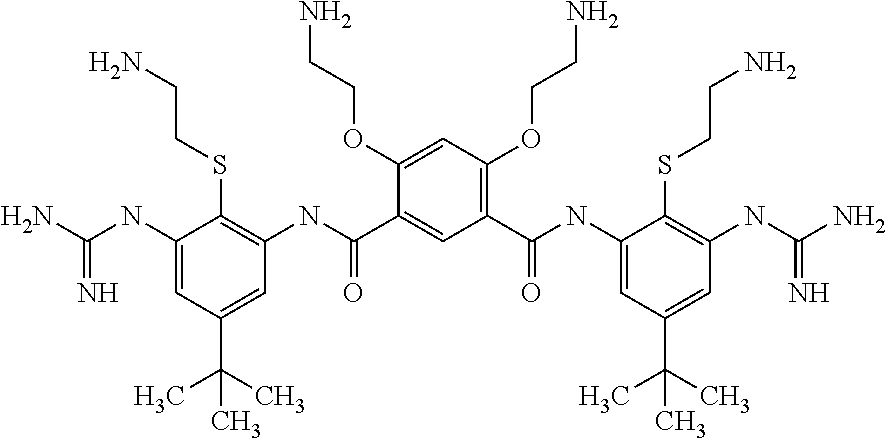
C1(NC(N)=N)=CC(C(C)(C)C)=CC(NC(C2=CC(C(NC3=CC(C(C)(C)C)=CC(NC(N)=N)=C3SCCN)=O)=C(OCCN)C=C2OCCN)=O)=C1SCCN
